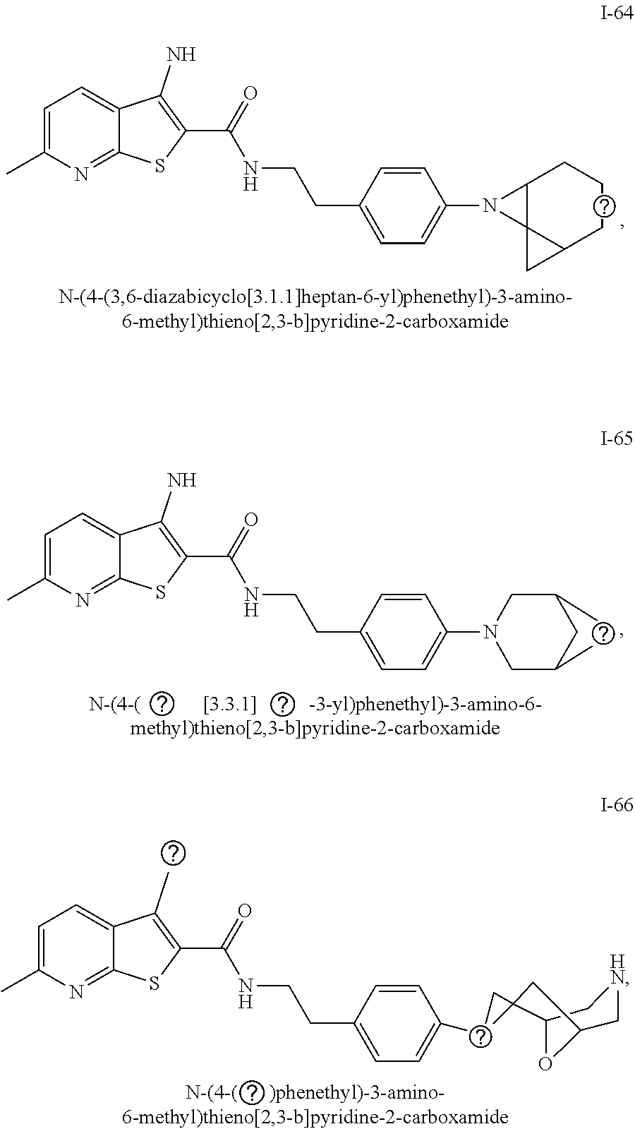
C1=C(C)N=C2C(=C1)C(N)=C(C(=O)NCCC1=CC=C(N3C4C35C(CCC4)C5)C=C1)S2.C1=C(C)N=C2C(=C1)C(N)=C(C(=O)NCCC1=CC=C(N3CC4CC(C3)C4)C=C1)S2.C1=C(C)N=C2C(=C1)C(C)=C(C(=O)NCCC1=CC=C(C3C4(C5CNCC(O5)C4)C3)C=C1)S2
